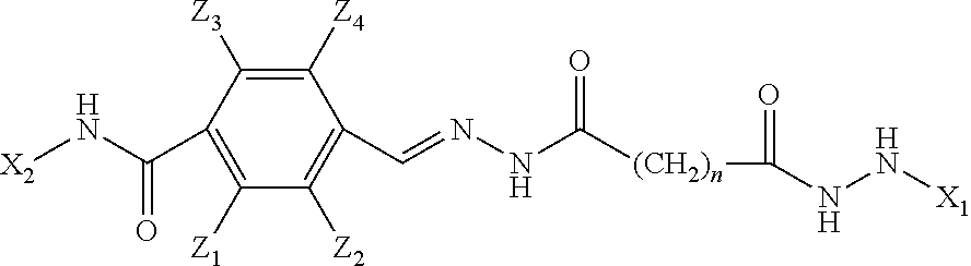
[(CH2)n](C(NN[X1])=O)C(NN=CC1=C([Z2])C([Z1])=C(C(N[X2])=O)C([Z3])=C1[Z4])=O
